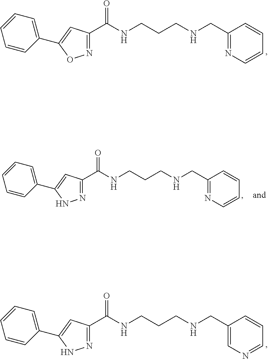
N1=C(C(=O)NCCCNCC2=NC=CC=C2)C=C(C2=CC=CC=C2)O1.N1=C(C(=O)NCCCNCC2=NC=CC=C2)C=C(C2=CC=CC=C2)N1.N1=C(C(=O)NCCCNCC2=CN=CC=C2)C=C(C2=CC=CC=C2)N1
